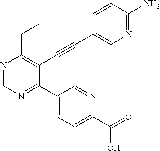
N1=CN=C(C2=CC=C(C(=O)O)N=C2)C(C#CC2=CN=C(N)C=C2)=C1CC
